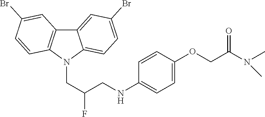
C12=CC(Br)=CC=C1N(CC(F)CNC1=CC=C(OCC(N(C)C)=O)C=C1)C1=C2C=C(Br)C=C1
